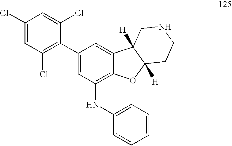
C1(Cl)=CC(Cl)=C(C2=CC(NC3=CC=CC=C3)=C3C(=C2)C2([H])C([H])(O3)CCNC2)C(Cl)=C1
